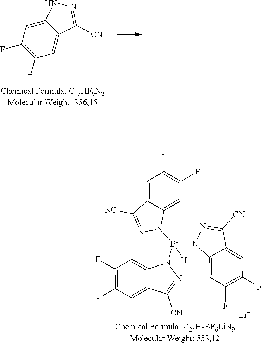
C12=CC(F)=C(F)C=C1C([CN])=NN2.C12=CC(F)=C(F)C=C1C([CN])=NN2[B-](N1C2=CC(F)=C(F)C=C2C([CN])=N1)(N1C2=CC(F)=C(F)C=C2C([NC])=N1)[H].[Li]
